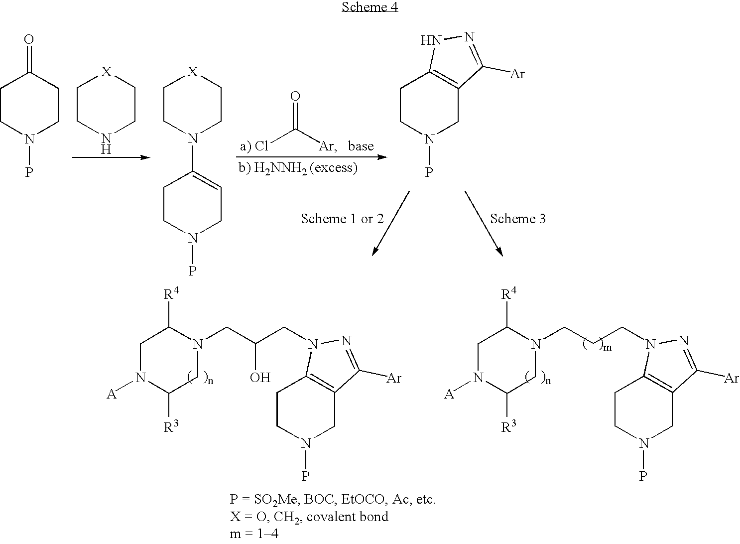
C1CNCC[X]1.O=C([Ar])[a) Cl].C1CN(P)CCC1=O.C1CN(C2=CCN(P)CC2)CC[X]1.C1CN(P)CC2=C1NN=C2[Ar].C1N([A])C([R3])CN(CC(O)CN2C3=C(CN(P)CC3)C([Ar])=N2)C1[R4].C1N([A])C([R3])CN(CCCN2C3=C(CN(P)CC3)C([Ar])=N2)C1[R4]
